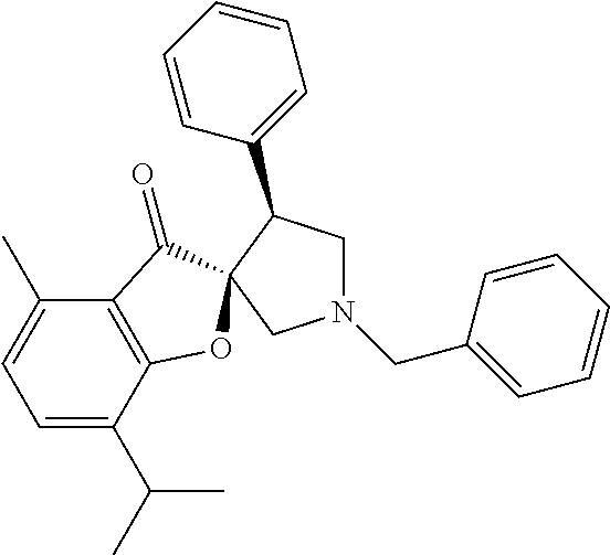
N1(CC2=CC=CC=C2)CC(C2=CC=CC=C2)C2(C1)OC1=C(C(C)=CC=C1C(C)C)C2=O
